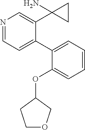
N1=CC=C(C2=CC=CC=C2OC2CCOC2)C(C2(N)CC2)=C1
